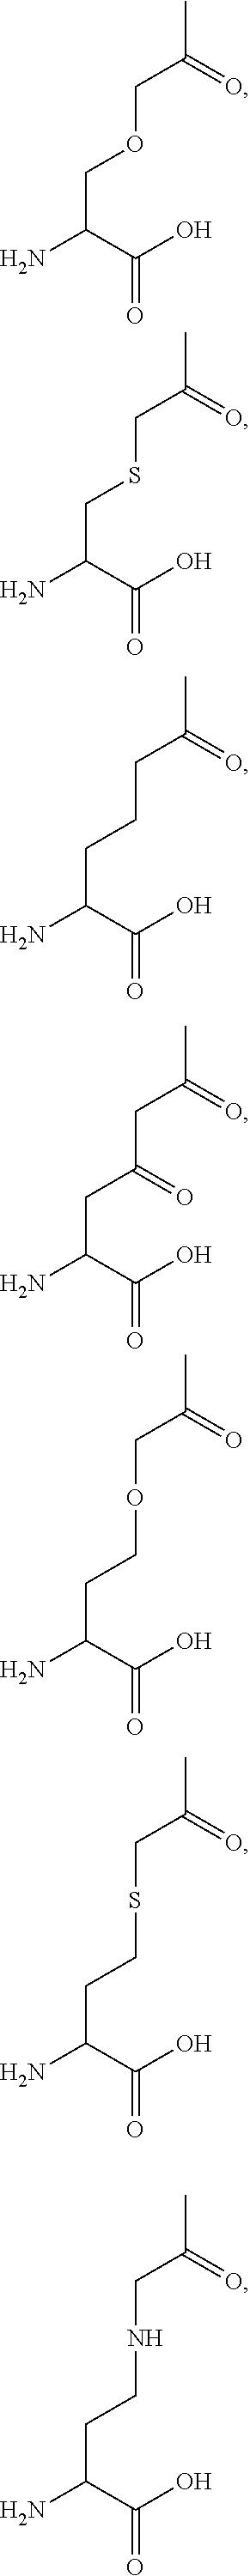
C(C(C(O)=O)N)OCC(=O)C.C(C(C(O)=O)N)SCC(=O)C.C(C(C(O)=O)N)C(CC(=O)C)=O.C(C(C(O)=O)N)CCC(=O)C.C(C(C(O)=O)N)CSCC(=O)C.C(C(C(O)=O)N)CNCC(=O)C.C(C(C(O)=O)N)COCC(=O)C
